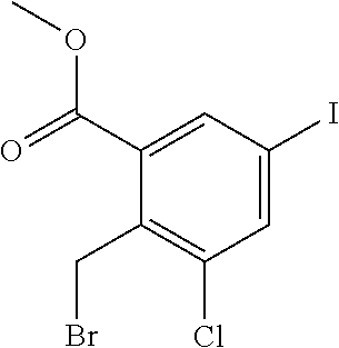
C1(CBr)=C(Cl)C=C(I)C=C1C(=O)OC
